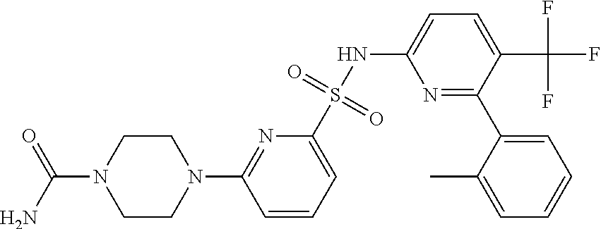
C1CN(C2=NC(S(NC3=CC=C(C(F)(F)F)C(C4=CC=CC=C4C)=N3)(=O)=O)=CC=C2)CCN1C(=O)N
